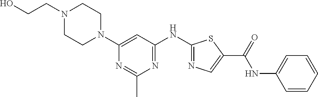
C1=CC=CC(NC(C2=CN=C(NC3=NC(C)=NC(N4CCN(CCO)CC4)=C3)S2)=O)=C1
